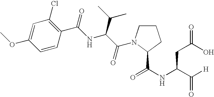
C1=C(OC)C=CC(C(NC(C(=O)N2CCCC2C(NC(C([H])=O)CC(O)=O)=O)C(C)C)=O)=C1Cl
